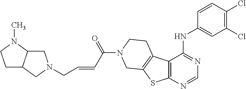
C1(Cl)=C(Cl)C=CC(NC2=NC=NC3=C2C2=C(S3)CN(C(C=CCN3CC4CCN(C)C4C3)=O)CC2)=C1
